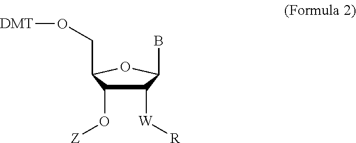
C1([W][R])C(O[Z])C(CO[DMT])OC1B
